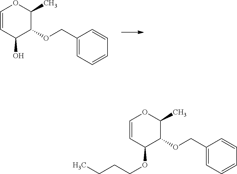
C1=CC(O)C(OCC2=CC=CC=C2)C(C)O1.C1=CC(OCCCC)C(OCC2=CC=CC=C2)C(C)O1
